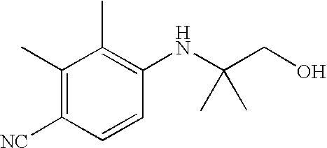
C1(C)=C([NC])C=CC(NC(CO)(C)C)=C1C
